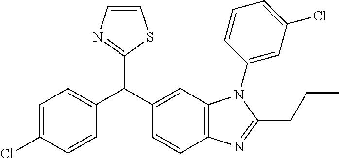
C1=C(Cl)C=CC(C(C2=CC3=C(C=C2)N=C(CCC)N3C2=CC(Cl)=CC=C2)C2=NC=CS2)=C1
